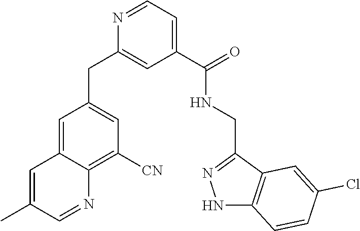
N1=CC=C(C(NCC2=NNC3=C2C=C(Cl)C=C3)=O)C=C1CC1=CC([CN])=C2C(=C1)C=C(C)C=N2
